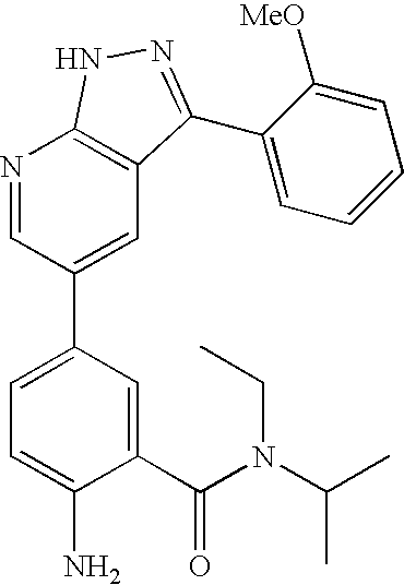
N1=CC(C2=CC=C(N)C(C(N(C(C)C)CC)=O)=C2)=CC2=C1NN=C2C1=CC=CC=C1[MeO]
